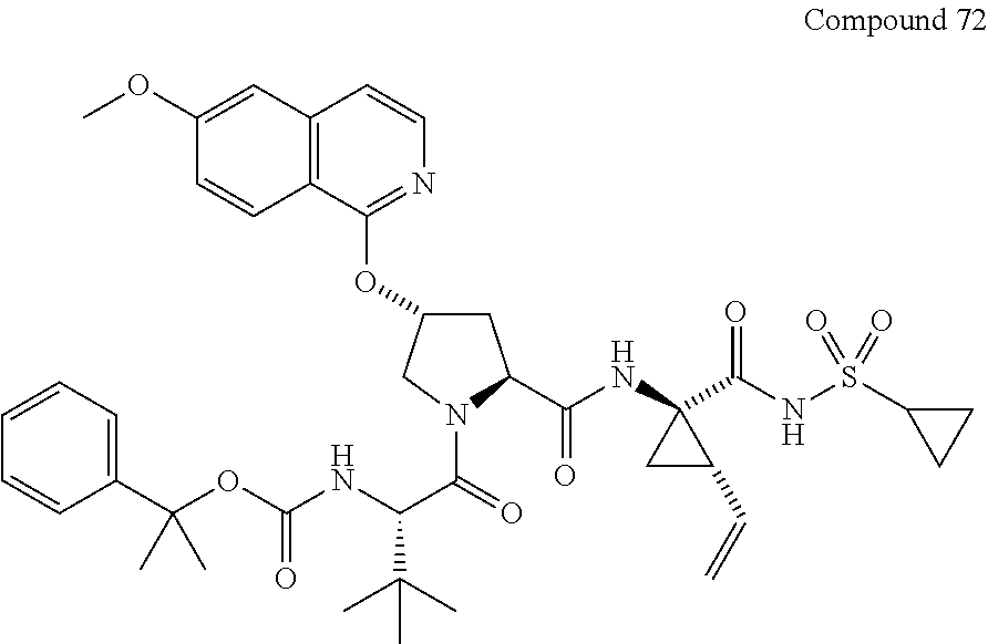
C1C(OC2=NC=CC3=C2C=CC(OC)=C3)CN(C(=O)C(NC(=O)OC(C2=CC=CC=C2)(C)C)C(C)(C)C)C1C(NC1(C(NS(C2CC2)(=O)=O)=O)CC1C=C)=O
